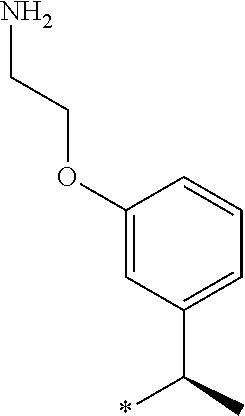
C1(OCCN)=CC(C(C)*)=CC=C1
